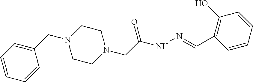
C1=CC=CC(CN2CCN(CC(NN=CC3=C(O)C=CC=C3)=O)CC2)=C1
